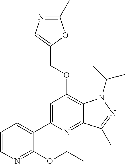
C1(C)=NC=C(COC2=C3C(=NC(C4=CC=CN=C4OCC)=C2)C(C)=NN3C(C)C)O1
